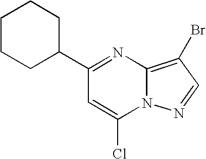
C1(C2=NC3=C(Br)C=NN3C(Cl)=C2)CCCCC1
